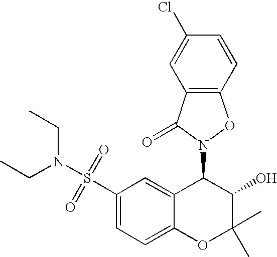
C1(S(=O)(=O)N(CC)CC)=CC=C2C(=C1)C(N1C(=O)C3=C(O1)C=CC(Cl)=C3)C(O)C(C)(C)O2
